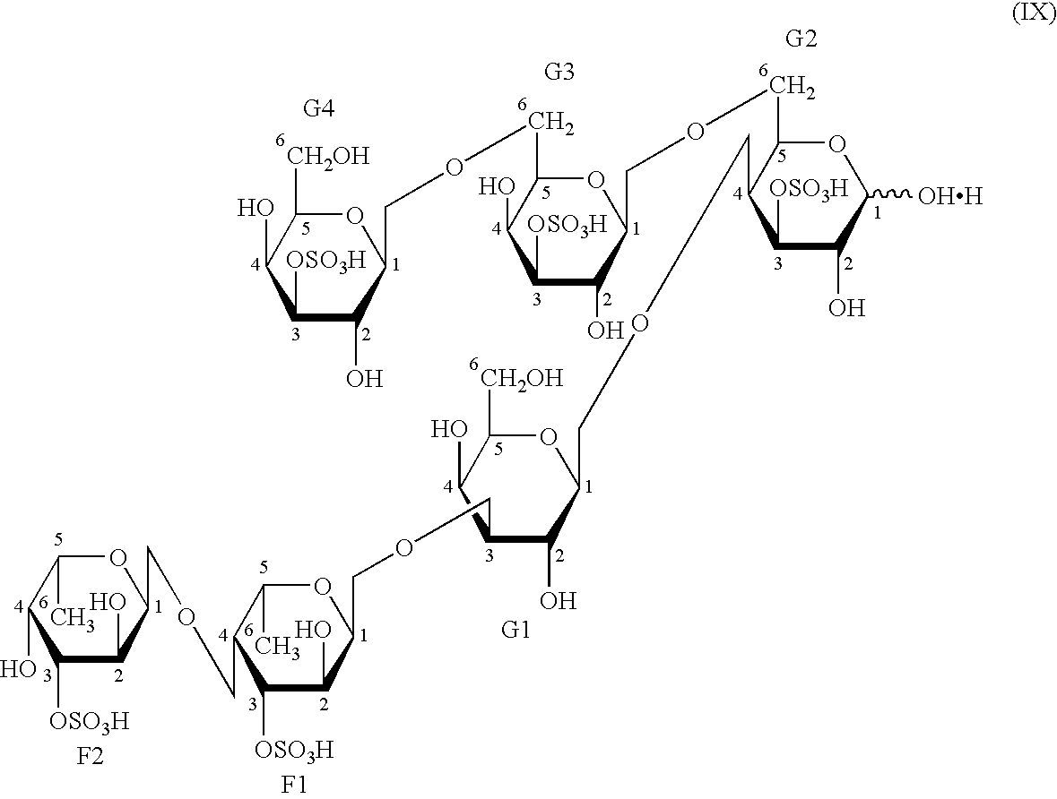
C1(COCC2C(O)C(COCC3C(O)C([OSO3H])C(COCC4C(O)C([OSO3H])C(O)C(C)O4)C(C)O3)C(O)C([CH2OH])O2)C([OSO3H])C(O)C([OHH])OC1COCC1C(O)C([OSO3H])C(O)C(COCC2C(O)C([OSO3H])C(O)C([CH2OH])O2)O1.[F2].[F1]
